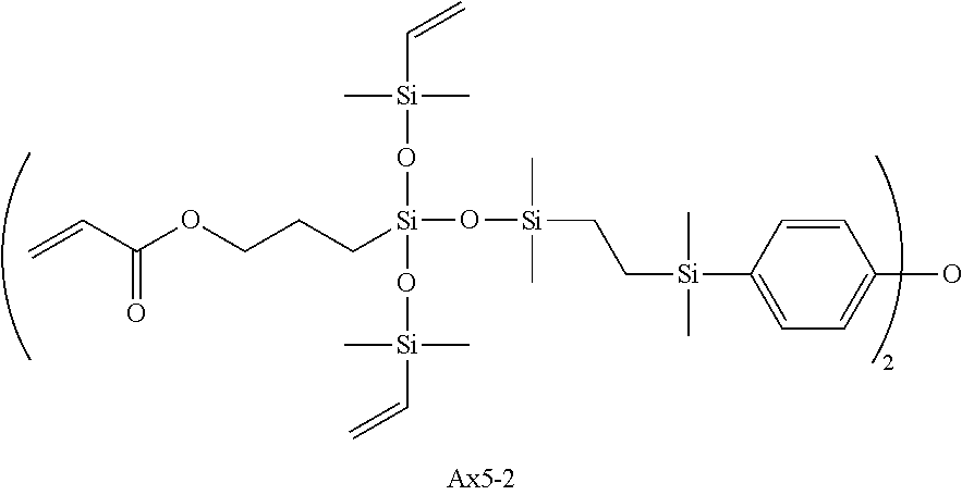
C=CC(OCCC[Si](O[Si](C=C)(C)C)(O[Si](C)(C)C=C)O[Si](CC[Si](C1=CC=C(O)C=C1)(C)C)(C)C)=O
